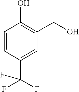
C1=CC(C(F)(F)F)=CC(CO)=C1O
